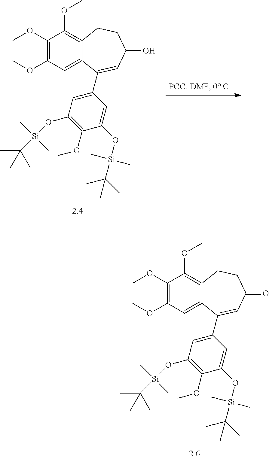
C1(OC)=C(OC)C=C2C(=C1OC)CCC(O)C=C2C1=CC(O[Si](C(C)(C)C)(C)C)=C(OC)C(O[Si](C)(C(C)(C)C)C)=C1.C1(OC)=C(OC)C=C2C(=C1OC)CCC(=O)C=C2C1=CC(O[Si](C(C)(C)C)(C)C)=C(OC)C(O[Si](C)(C(C)(C)C)C)=C1
